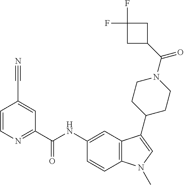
C1=CN=C(C(NC2=CC3=C(C=C2)N(C)C=C3C2CCN(C(C3CC(F)(F)C3)=O)CC2)=O)C=C1C#N
